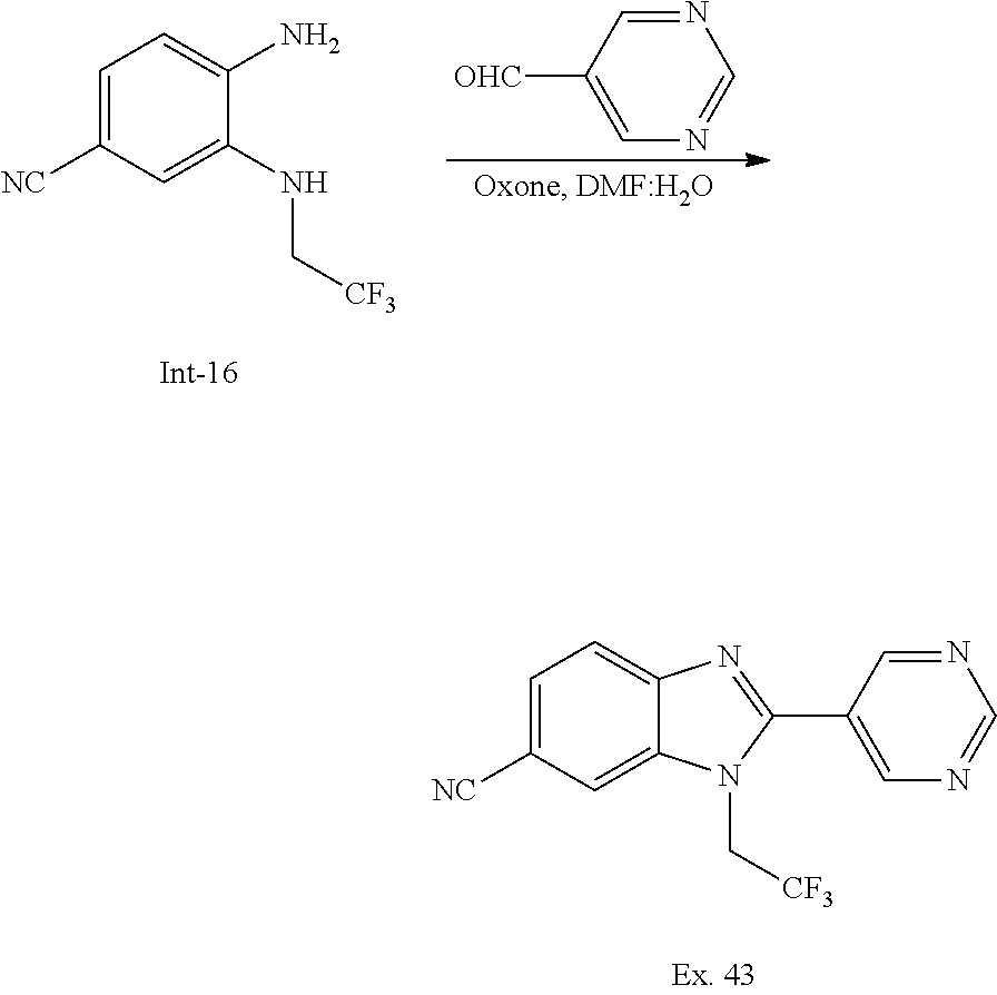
C1=C([NC])C=C(NC[CF3])C(N)=C1.C1([OHC])=CN=CN=C1.C1=C([NC])C=C2C(=C1)N=C(C1=CN=CN=C1)N2C[CF3]
